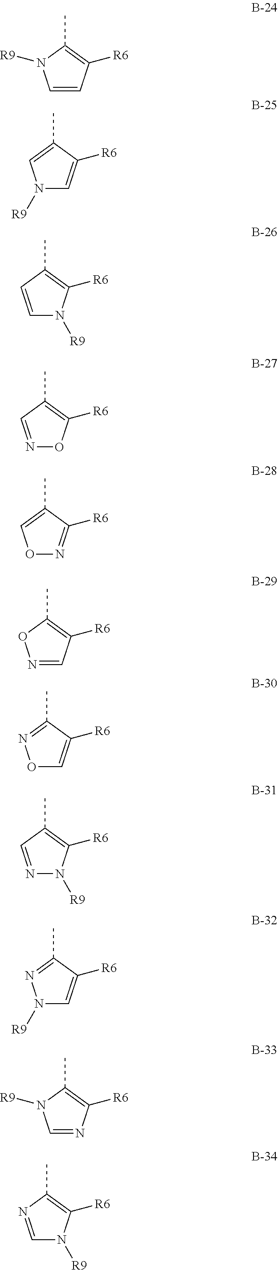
C1(C)=C([R6])N([R9])C=C1.C1(C)=CN([R9])C=C1[R6].C1(C)=C([R6])C=CN1[R9].C1(C)=C([R6])ON=C1.C1(C)=CON=C1[R6].C1(C)=C([R6])C=NO1.C1(C)=NOC=C1[R6].C1(C)=C([R6])N([R9])N=C1.C1(C)=NN([R9])C=C1[R6].C1(C)=C([R6])N=CN1[R9].C1(C)=C([R6])N([R9])C=N1
